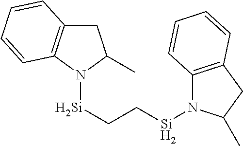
C1C2=C(N([Si]CC[Si]N3C4=C(CC3C)C=CC=C4)C1C)C=CC=C2
